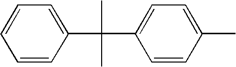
C1=CC=CC(C(C2=CC=C(C)C=C2)(C)C)=C1
